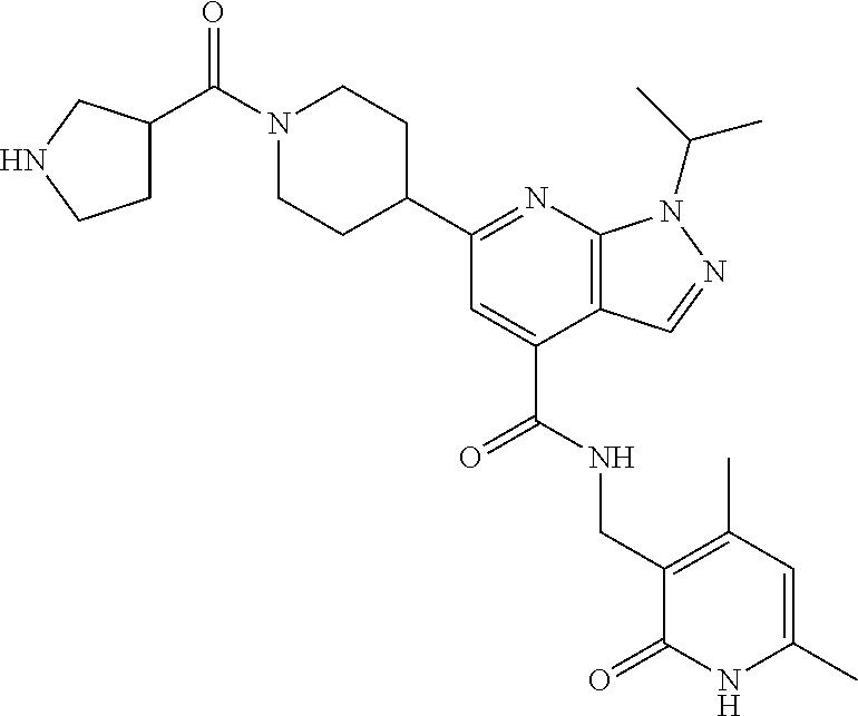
C1(C2=NC3=C(C(C(NCC4=C(C)C=C(C)NC4=O)=O)=C2)C=NN3C(C)C)CCN(C(=O)C2CCNC2)CC1
